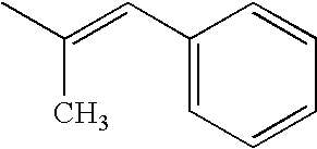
C1(C=C(C)C)=CC=CC=C1
